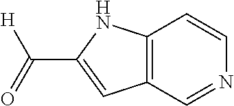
C12=C(NC(C([H])=O)=C1)C=CN=C2
